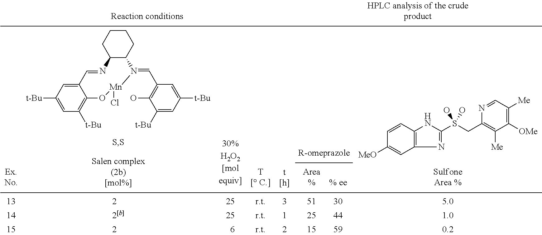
C12C(CCCC1)N(=CC1=C(O)C([t-Bu])=CC([t-Bu])=C1)[Mn](Cl)OC1=C([t-Bu])C=C([t-Bu])C=C1C=N2.N1=C(S(CC2=C([Me])C([OMe])=C([Me])C=N2)(O)O)NC2=C1C=C([MeO])C=C2
